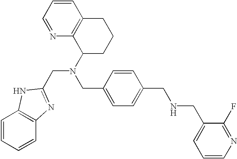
C(C1=CC=C(CNCC2=CC=CN=C2F)C=C1)N(C1CCCC2=C1N=CC=C2)CC1=NC2=C(N1)C=CC=C2
